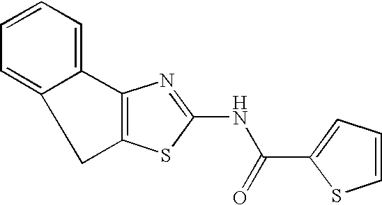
C1C2=CC=CC=C2C2=C1SC(NC(=O)C1=CC=CS1)=N2
